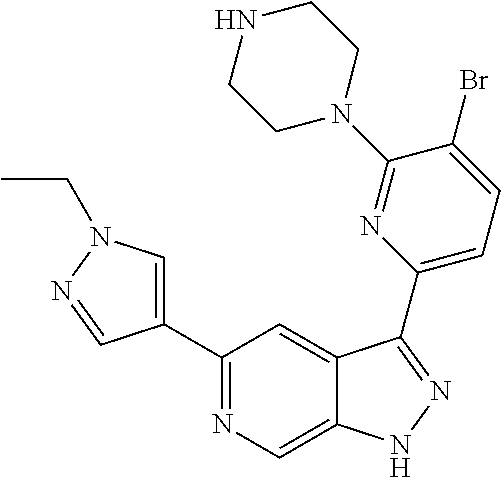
C1(C2=CN(CC)N=C2)=NC=C2C(=C1)C(C1=CC=C(Br)C(N3CCNCC3)=N1)=NN2
